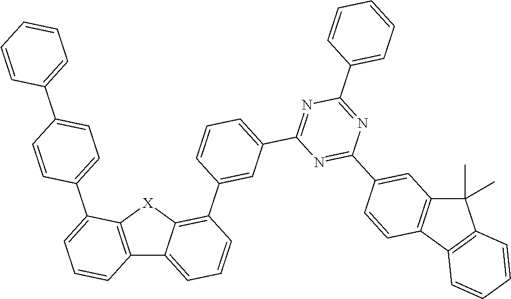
C12=C([X]C3=C(C4=CC(C5=NC(C6=CC=CC=C6)=NC(C6=CC7=C(C=C6)C6=C(C7(C)C)C=CC=C6)=N5)=CC=C4)C=CC=C13)C(C1=CC=C(C3=CC=CC=C3)C=C1)=CC=C2
